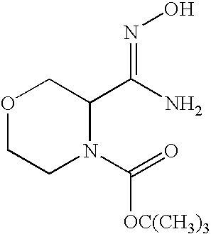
O1CCN(C(=O)[OC(CH3)3])C(C(N)=NO)C1
